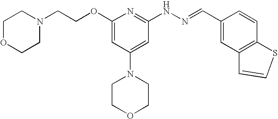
C(OC1=CC(N2CCOCC2)=CC(NN=CC2=CC3=C(C=C2)SC=C3)=N1)CN1CCOCC1
